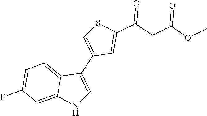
C1(C2=CNC3=CC(F)=CC=C32)=CSC(C(CC(OC)=O)=O)=C1
